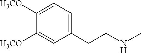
C1(CCNC)=CC=C([H3CO])C([H3CO])=C1
